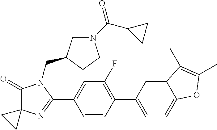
C1(=O)C2(N=C(C3=CC(F)=C(C4=CC=C5C(=C4)C(C)=C(C)O5)C=C3)N1CC1CN(C(C3CC3)=O)CC1)CC2
